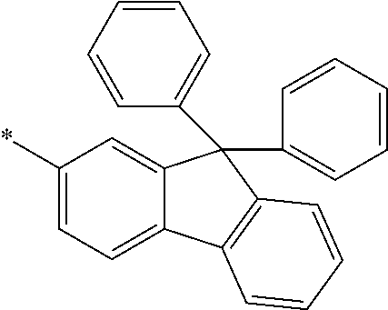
C12=CC(*)=CC=C1C1=C(C2(C2=CC=CC=C2)C2=CC=CC=C2)C=CC=C1
